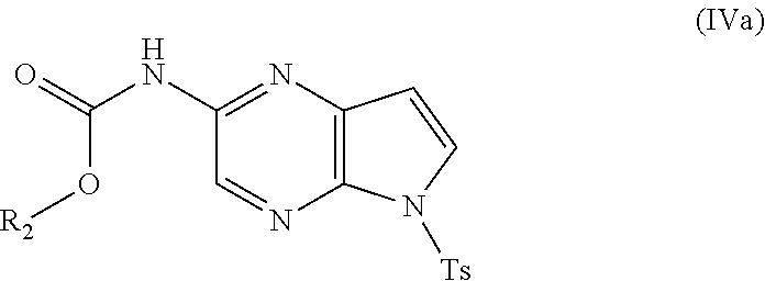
N1=C(NC(=O)O[R2])C=NC2=C1C=CN2[Ts]
